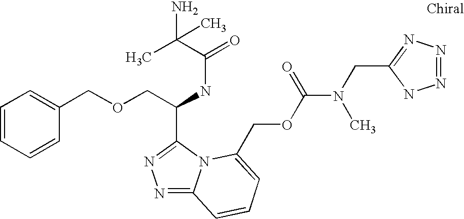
C(C(NC(=O)C(C)(N)C)C1=NN=C2N1C(COC(N(CC1=NN=NN1)C)=O)=CC=C2)OCC1=CC=CC=C1
